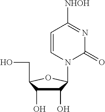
C1(O)C(O)C(CO)OC1N1C=CC([NHOH])=NC1=O
